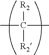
CC(C)([R2])[R2]
